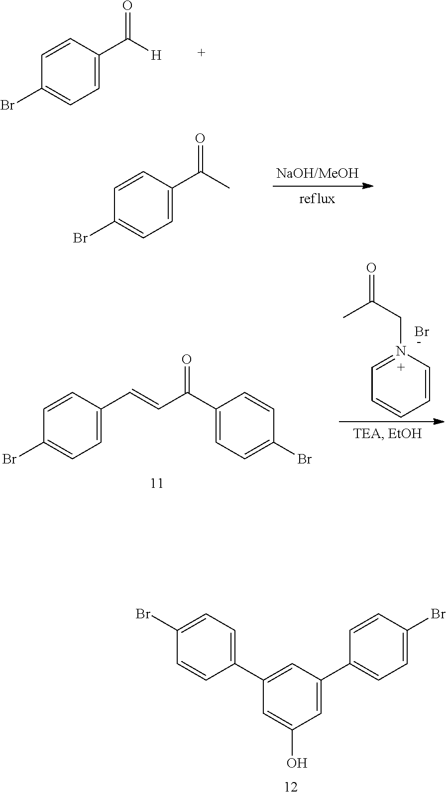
C1=CC(C([H])=O)=CC=C1Br.C1=CC(C(C)=O)=CC=C1Br.C1=CC(C2=CC(C3=CC=C(Br)C=C3)=CC(O)=C2)=CC=C1Br.C1=N(CC(=O)C)C=CC=C1.Br.C1=CC(C=CC(C2=CC=C(Br)C=C2)=O)=CC=C1Br
